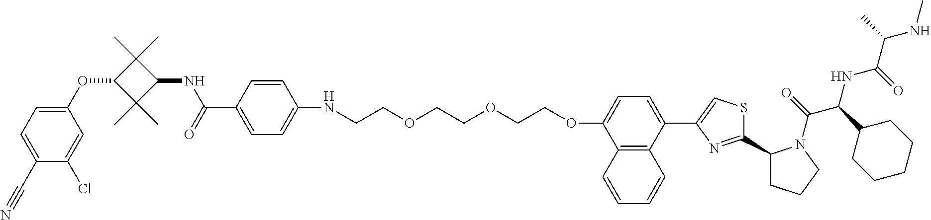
C1(OC2C(C)(C)C(NC(C3=CC=C(NCCOCCOCCOC4=CC=C(C5=CSC(C6CCCN6C(=O)C(C6CCCCC6)NC(C(NC)C)=O)=N5)C5=C4C=CC=C5)C=C3)=O)C2(C)C)=CC=C(C#N)C(Cl)=C1
